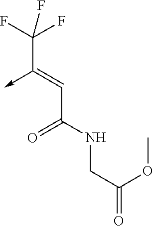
C(C(NCC(=O)OC)=O)=C(->C)C(F)(F)F
